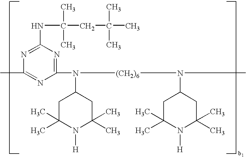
C1(N(C2CC(C)(C)N([H])C(C)(C)C2)[(CH2)6]N(C2CC(C)(C)N([H])C(C)(C)C2)C)=NC(NC(CC(C)(C)C)(C)C)=NC(C)=N1
